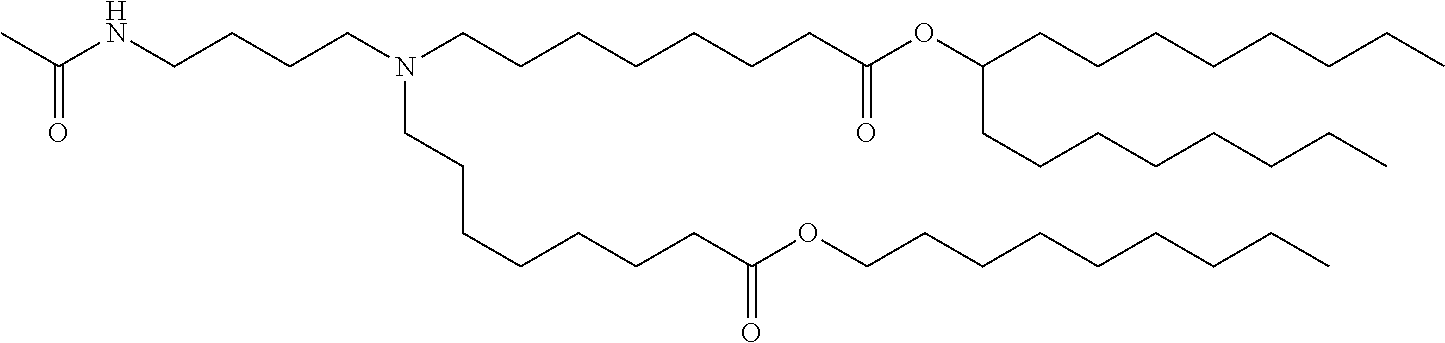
C(CC)CCCCCCOC(CCCCCCCN(CCCCCCCC(=O)OC(CCCCCCCC)CCCCCCCC)CCCCNC(C)=O)=O
